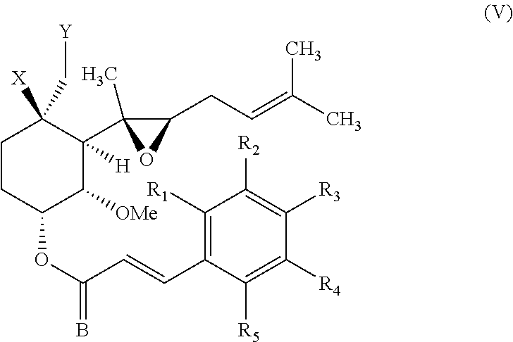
C1CC(OC(C=CC2=C([R1])C([R2])=C([R3])C([R4])=C2[R5])=B)C([OMe])C(C2(C)C(CC=C(C)C)O2)([H])C1([X])C[Y]
